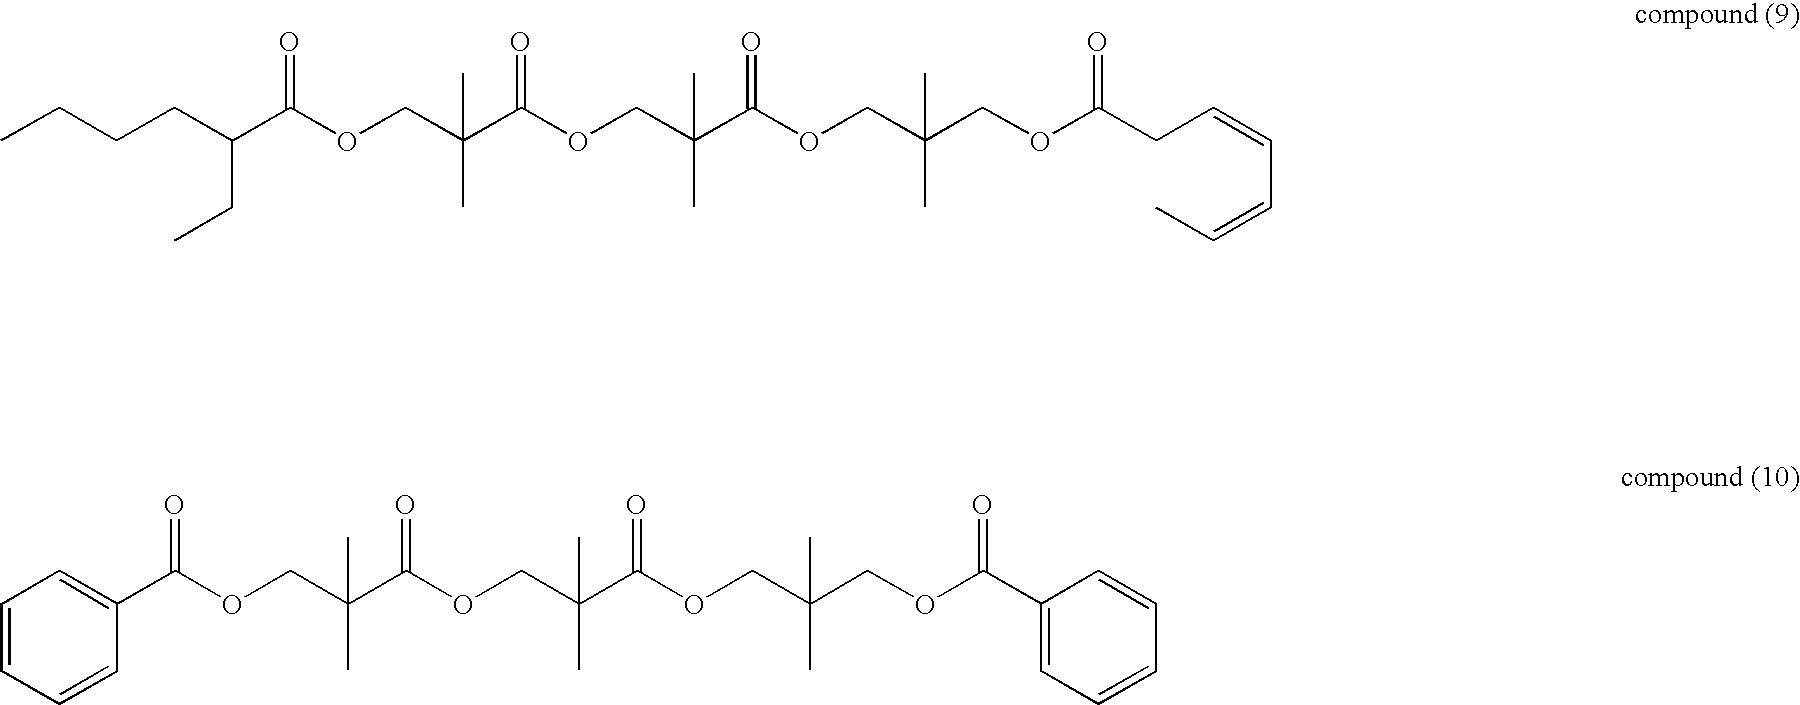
C(C(OCC(C(OCC(COC(CC=CC=CC)=O)(C)C)=O)(C)C)=O)(COC(C(CCCC)CC)=O)(C)C.C(C(OCC(C(OCC(COC(C1=CC=CC=C1)=O)(C)C)=O)(C)C)=O)(COC(C1=CC=CC=C1)=O)(C)C
